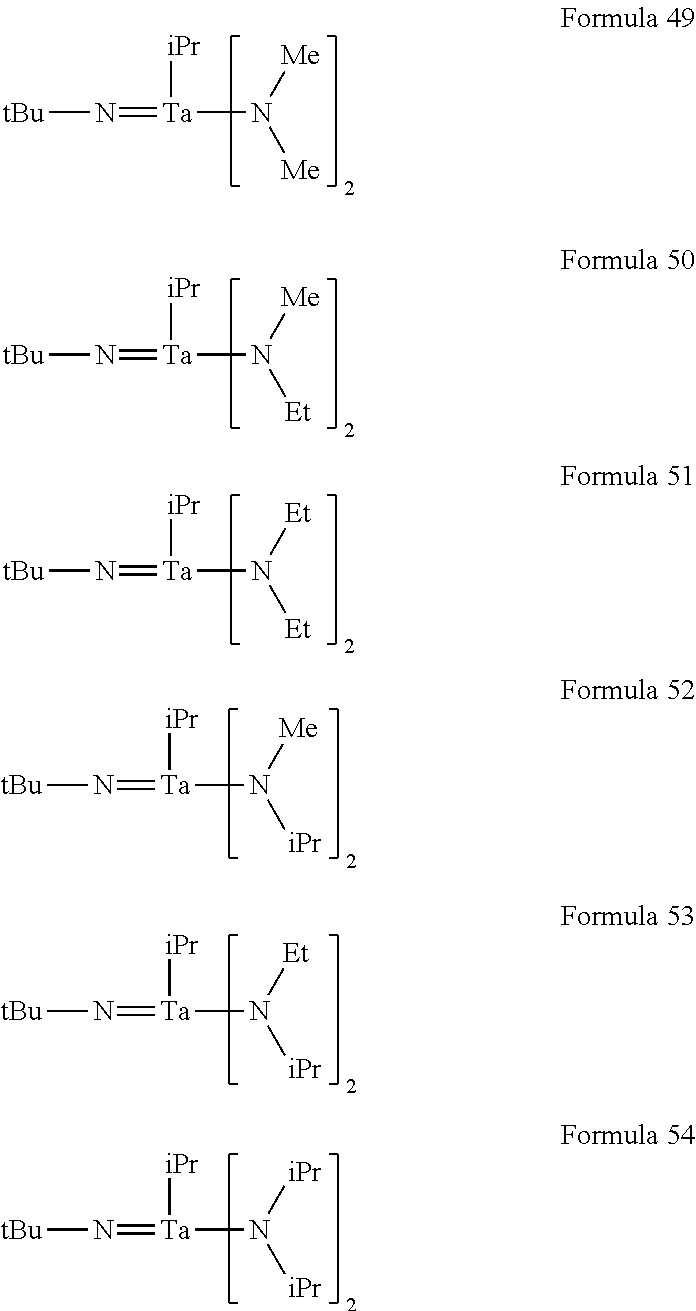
[tBu]N=[Ta]([iPr])N([Me])[Me].[tBu]N=[Ta]([iPr])N([Me])[Et].[tBu]N=[Ta]([iPr])N([Et])[Et].[tBu]N=[Ta]([iPr])N([Me])[iPr].[tBu]N=[Ta]([iPr])N([Et])[iPr].[tBu]N=[Ta]([iPr])N([iPr])[iPr]
